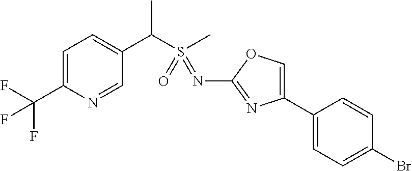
C1=C(C(F)(F)F)N=CC(C(S(C)(=O)=NC2=NC(C3=CC=C(Br)C=C3)=CO2)C)=C1
